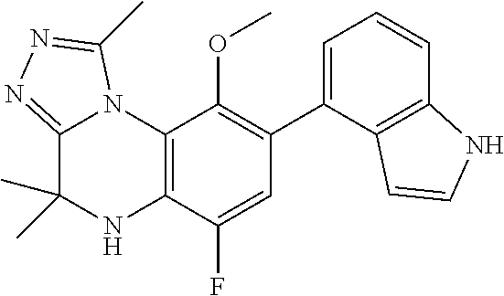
C1(C2=CC=CC3=C2C=CN3)=C(OC)C2=C(C(F)=C1)NC(C)(C)C1=NN=C(C)N21
